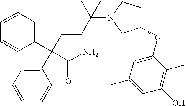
C1=CC=C(C(CCC(N2CC(OC3=CC(C)=CC(O)=C3C)CC2)(C)C)(C(N)=O)C2=CC=CC=C2)C=C1
